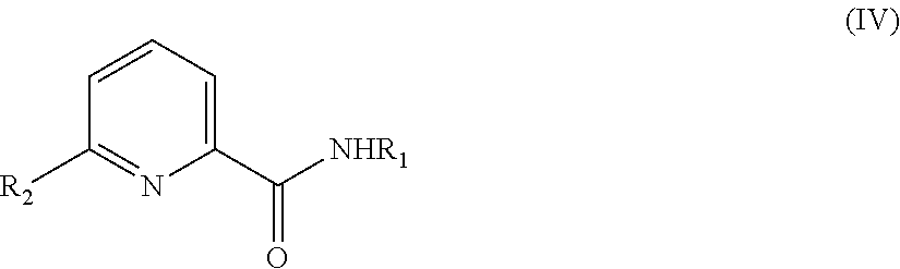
C1([R2])=NC(C([NHR1])=O)=CC=C1
